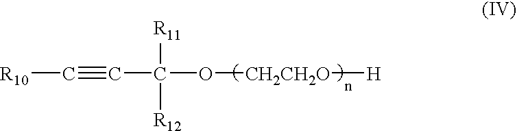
[R10]C#CC(O[CH2CH2O][H])([R11])[R12]
